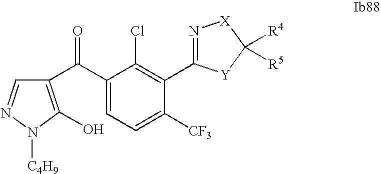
C1(C(C2=C(O)N([C4H9])N=C2)=O)=CC=C([CF3])C(C2=N[X]C([R4])([R5])[Y]2)=C1Cl
